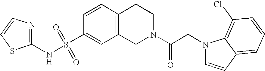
C1(NS(C2=CC3=C(C=C2)CCN(C(CN2C=CC4=CC=CC(Cl)=C24)=O)C3)(=O)=O)=NC=CS1
